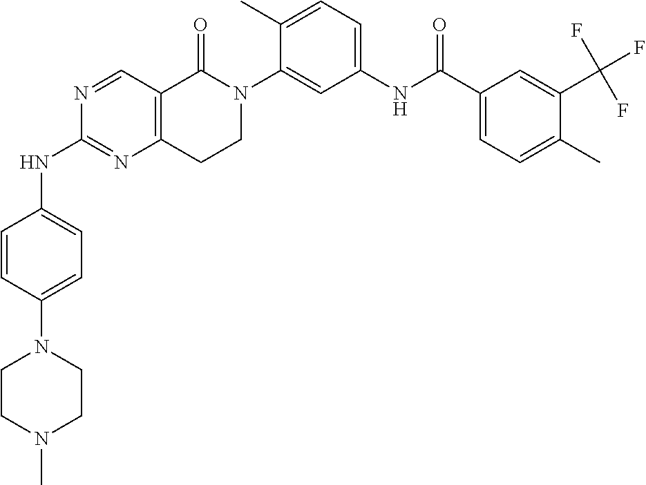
N1=CC2=C(N=C1NC1=CC=C(N3CCN(C)CC3)C=C1)CCN(C1=CC(NC(C3=CC=C(C)C(C(F)(F)F)=C3)=O)=CC=C1C)C2=O
